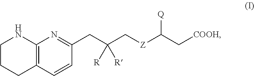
C1CCC2=C(N1)N=C(CC(C[Z]C(C[COOH])[Q])([R])[R])C=C2
